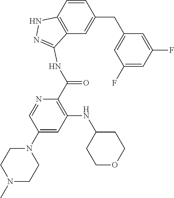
C1=CC2=C(C=C1CC1=CC(F)=CC(F)=C1)C(NC(=O)C1=C(NC3CCOCC3)C=C(N3CCN(C)CC3)C=N1)=NN2
